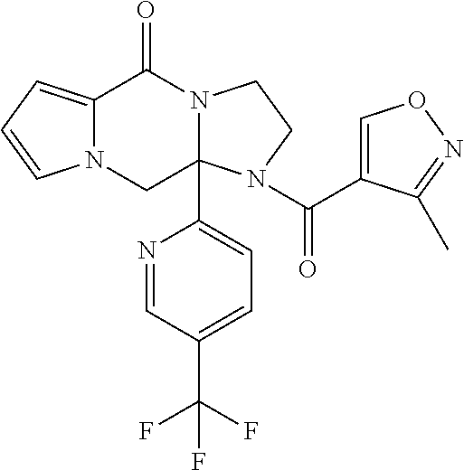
C12=CC=CN1CC1(C3=CC=C(C(F)(F)F)C=N3)N(C2=O)CCN1C(=O)C1=CON=C1C
